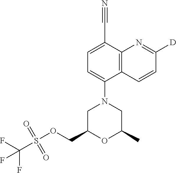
C1=C(C#N)C2=C(C(N3CC(COS(C(F)(F)F)(=O)=O)OC(C)C3)=C1)C=CC([D])=N2
